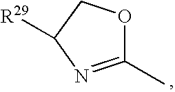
C1(C)=NC([R29])CO1
